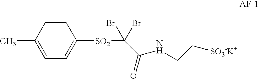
C1=CC([SO2]C(Br)(C(NCC[SO3-K+])=O)Br)=CC=C1C
